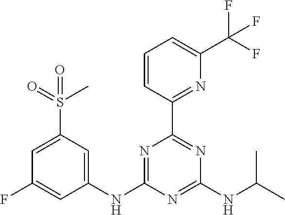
C1(NC2=NC(C3=NC(C(F)(F)F)=CC=C3)=NC(NC(C)C)=N2)=CC(S(=O)(C)=O)=CC(F)=C1
